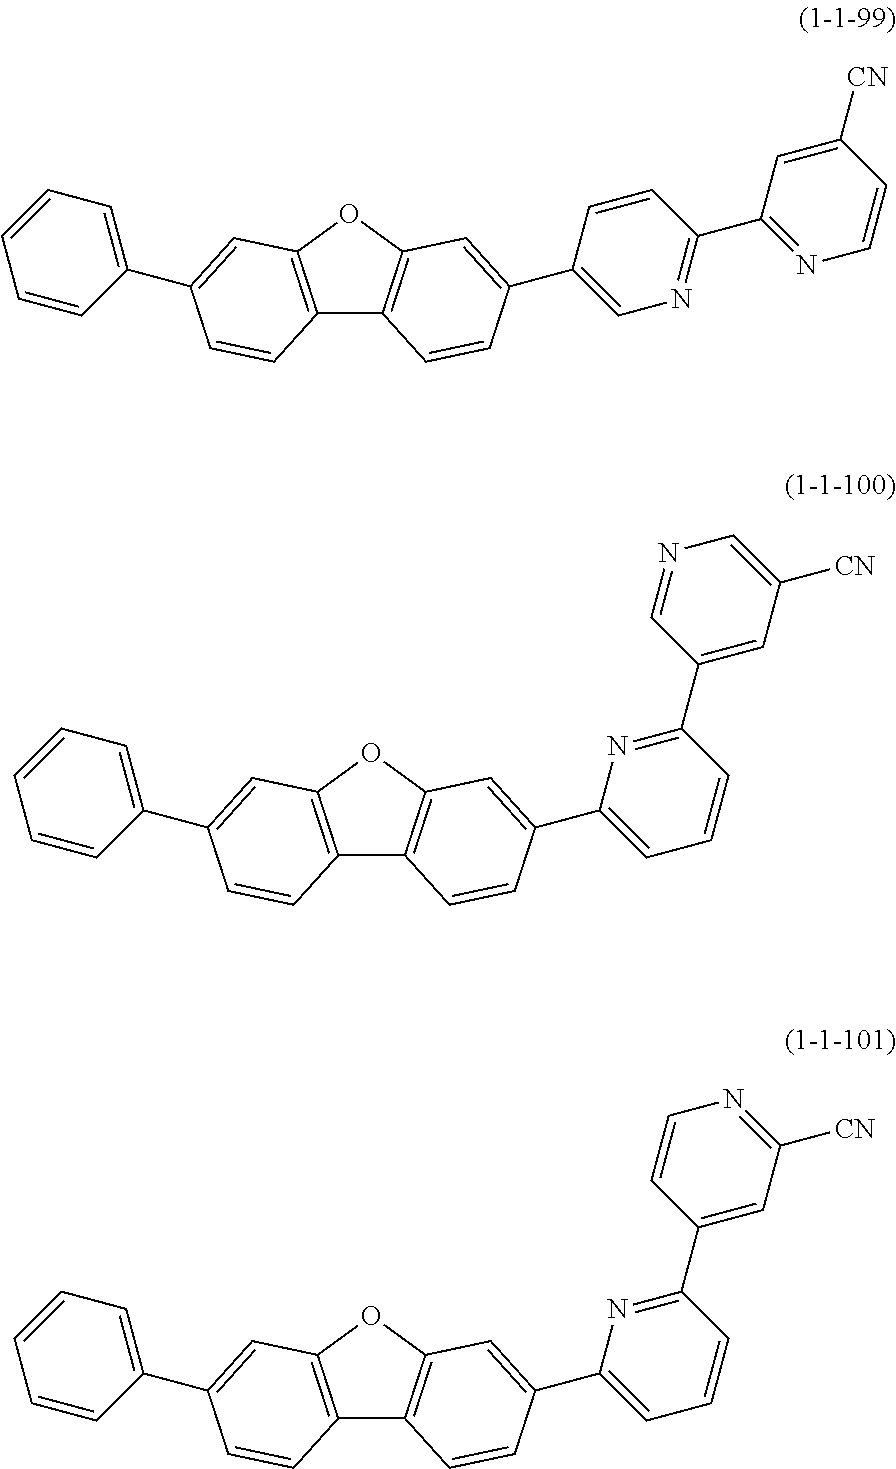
C12=C(OC3=C1C=CC(C1=CN=C(C4=NC=CC([CN])=C4)C=C1)=C3)C=C(C1=CC=CC=C1)C=C2.C12=C(OC3=C1C=CC(C1=CC=CC(C4=CC([CN])=CN=C4)=N1)=C3)C=C(C1=CC=CC=C1)C=C2.C12=C(OC3=C1C=CC(C1=CC=CC(C4=CC([CN])=NC=C4)=N1)=C3)C=C(C1=CC=CC=C1)C=C2
